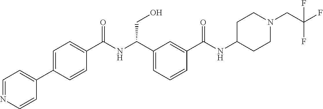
C1(C2=CC=NC=C2)=CC=C(C(NC(C2=CC=CC(C(NC3CCN(CC(F)(F)F)CC3)=O)=C2)CO)=O)C=C1
